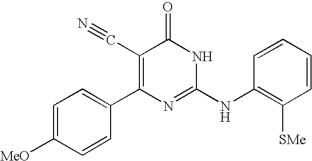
C1=CC(C2=C(C#N)C(=O)NC(NC3=C([SMe])C=CC=C3)=N2)=CC=C1[MeO]
